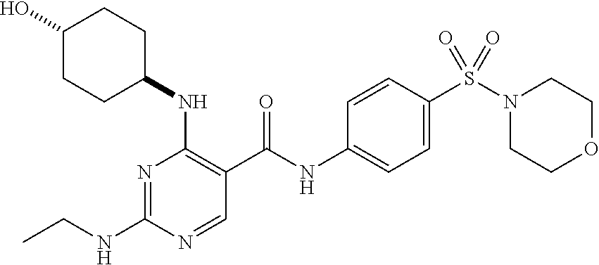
C(NC1=NC(NC2CCC(O)CC2)=C(C(NC2=CC=C(S(N3CCOCC3)(=O)=O)C=C2)=O)C=N1)C
